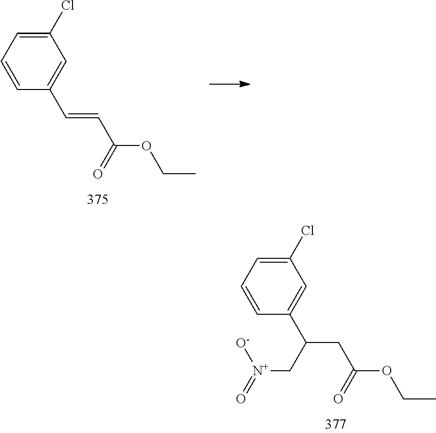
C1=C(C(CC(OCC)=O)C[N+](=O)[O-])C=CC=C1Cl.C1=C(C=CC(OCC)=O)C=CC=C1Cl
